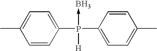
C1=CC(P(C2=CC=C(C)C=C2)(->B)[H])=CC=C1C
